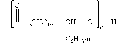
O([H])C([C6H13-n])[(CH2)10]C(C)=O
